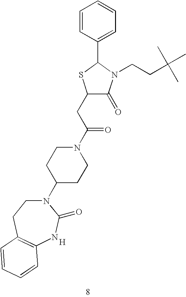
C1(CC(N2CCC(N3CCC4=C(NC3=O)C=CC=C4)CC2)=O)C(=O)N(CCC(C)(C)C)C(C2=CC=CC=C2)S1.[H]
